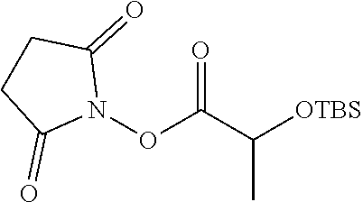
N1(OC(C([OTBS])C)=O)C(=O)CCC1=O
